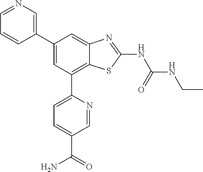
C1(C2=CN=CC=C2)=CC(C2=CC=C(C(=O)N)C=N2)=C2C(=C1)N=C(NC(NCC)=O)S2
